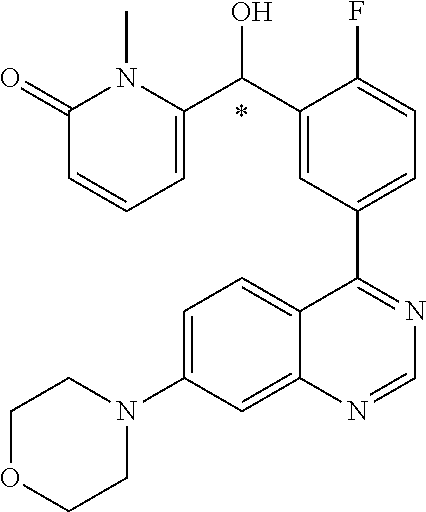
C1=C(N2CCOCC2)C=C2C(=C1)C(C1=CC=C(F)C(C(C3=CC=CC(=O)N3C)O)=C1)=NC=N2.*
